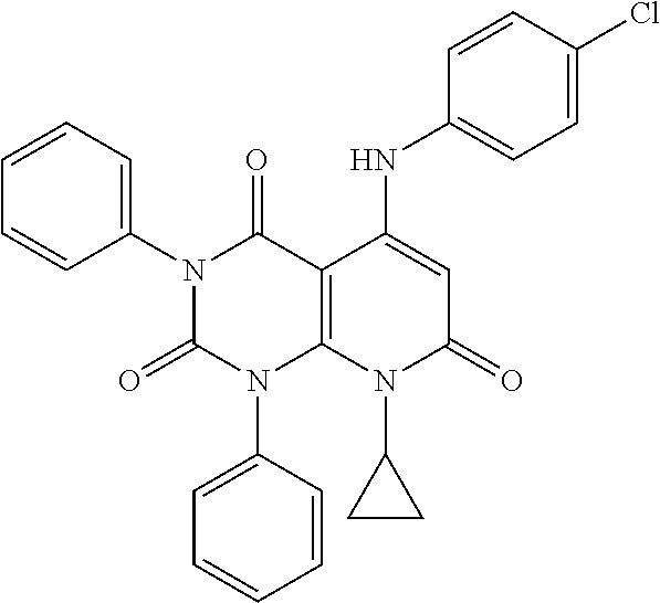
C1(N2C(=O)N(C3=CC=CC=C3)C3=C(C2=O)C(NC2=CC=C(Cl)C=C2)=CC(=O)N3C2CC2)=CC=CC=C1
